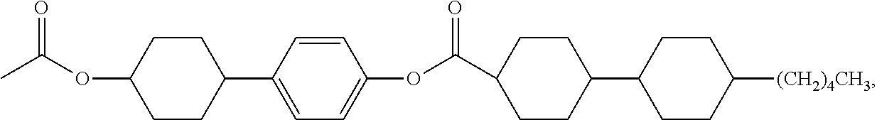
C1(C(OC2=CC=C(C3CCC(OC(C)=O)CC3)C=C2)=O)CCC(C2CCC([(CH2)4CH3])CC2)CC1
